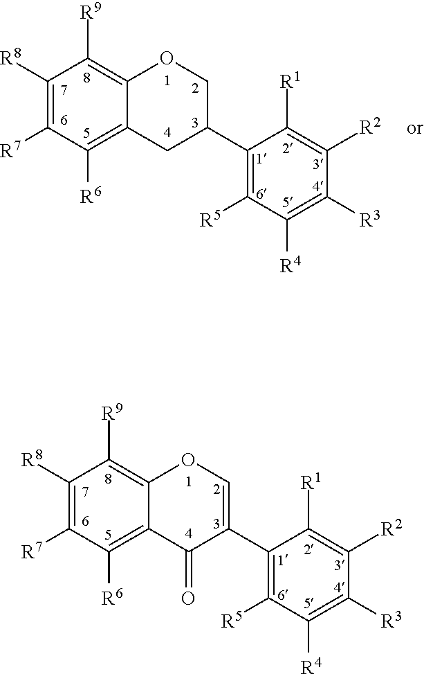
C1([R8])=C([R7])C([R6])=C2C(=C1[R9])OC=C(C1=C([R5])C([R4])=C([R3])C([R2])=C1[R1])C2=O.C1([R8])=C([R7])C([R6])=C2C(=C1[R9])OCC(C1=C([R5])C([R4])=C([R3])C([R2])=C1[R1])C2
